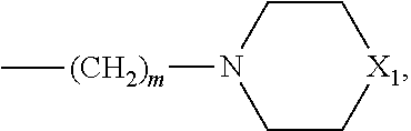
C1C[X1]CCN1[(CH2)m]C
